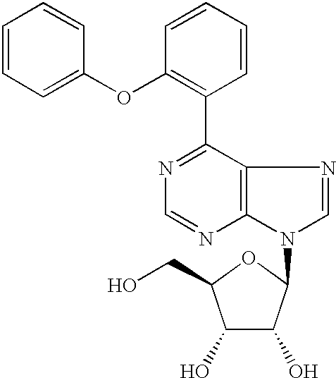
C1(OC2=CC=CC=C2)=C(C2=NC=NC3=C2N=CN3C2C(O)C(O)C(CO)O2)C=CC=C1
